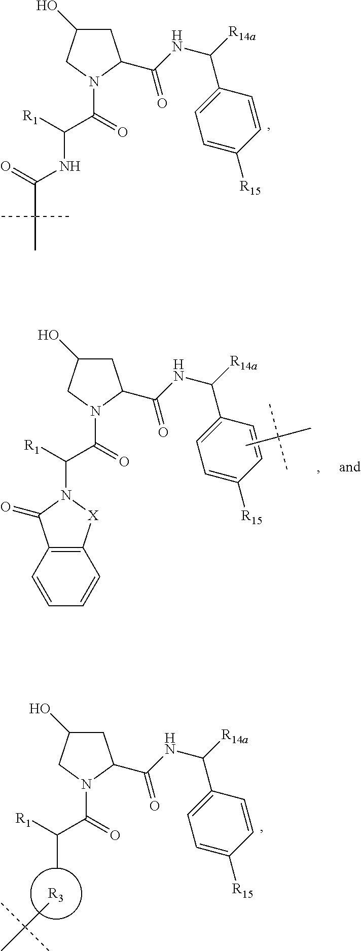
C1C(O)CN(C(C(NC(=O)C(C)(C)C)[R1])=O)C1C(=O)NC([R14a])C1=CC=C([R15])C=C1.C1C(O)CN(C(C(N2C(=O)C3=C([X]2)C=CC=C3)[R1])=O)C1C(=O)NC([R14a])C1=CC=C([R15])C=C1.CC(C)(C)C.[R3].CC(C)(C)C.C1C(O)CN(C(C(C)[R1])=O)C1C(=O)NC([R14a])C1=CC=C([R15])C=C1
